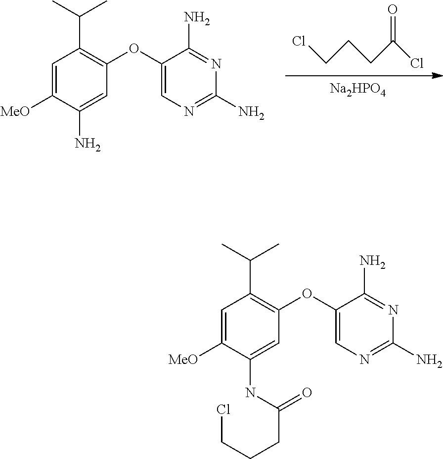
[Na2HPO4].ClCCCC(Cl)=O.C1=C([MeO])C(N)=CC(OC2=CN=C(N)N=C2N)=C1C(C)C.C1=C([MeO])C(NC(CCCCl)=O)=CC(OC2=CN=C(N)N=C2N)=C1C(C)C
